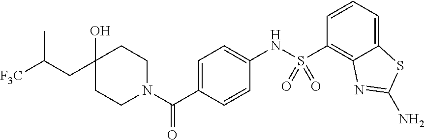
C1CN(C(=O)C2=CC=C(NS(C3=C4C(=CC=C3)SC(N)=N4)(=O)=O)C=C2)CCC1(O)CC([F3C])C
